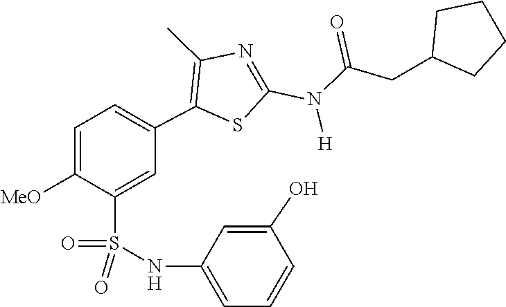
O=C(N(C1=NC(C)=C(C2=CC=C([MeO])C(S(=O)(NC3=CC=CC(O)=C3)=O)=C2)S1)[H])CC1CCCC1
